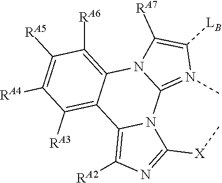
C1([RA5])=C([RA4])C([RA3])=C2C(=C1[RA6])N1C(=N(C)C([LB])=C1[RA7])N1C2=C([RA2])N=C1[X]C
